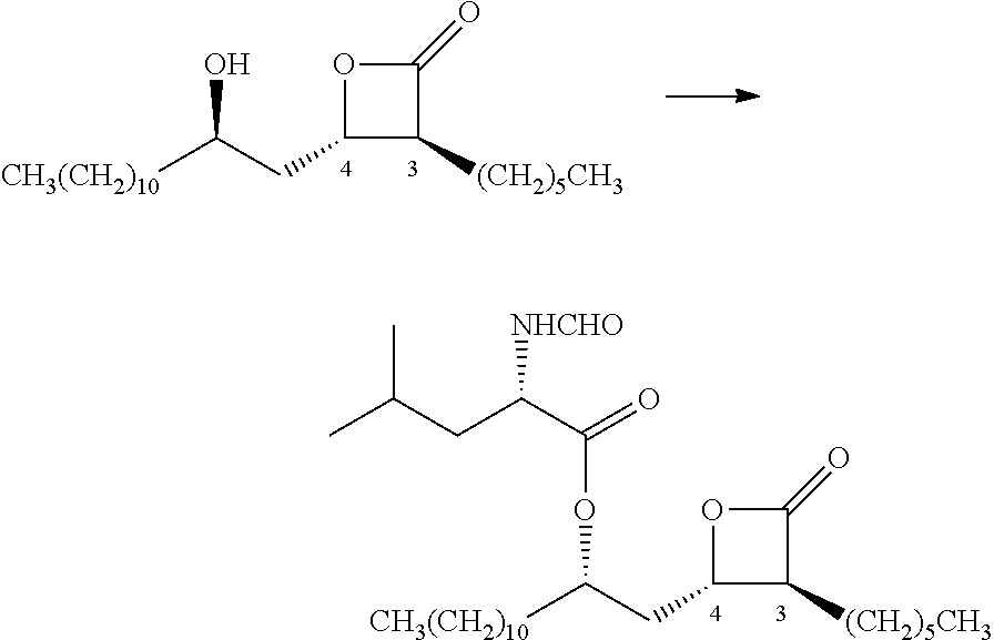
C1(CC([CH3(CH2)10])OC(=O)C(CC(C)C)[NHCHO])C([(CH2)5CH3])C(=O)O1.C1(CC([CH3(CH2)10])O)C([(CH2)5CH3])C(=O)O1
